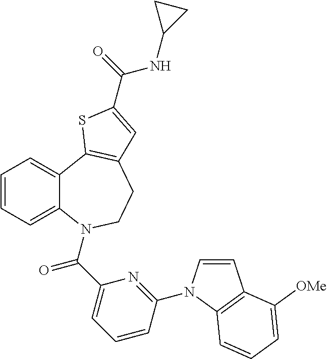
C1=CC=C2C(=C1)C1=C(CCN2C(C2=CC=CC(N3C=CC4=C3C=CC=C4[OMe])=N2)=O)C=C(C(=O)NC2CC2)S1
